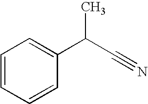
C1=CC=CC(C(C#N)C)=C1
